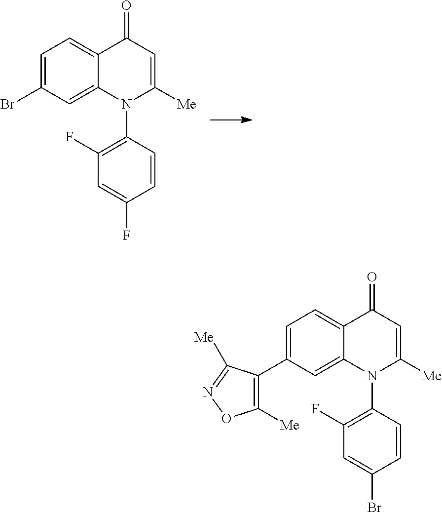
C1=C(Br)C=C2C(=C1)C(=O)C=C([Me])N2C1=C(F)C=C(F)C=C1.C1=C(C2=C([Me])ON=C2[Me])C=C2C(=C1)C(=O)C=C([Me])N2C1=C(F)C=C(Br)C=C1
